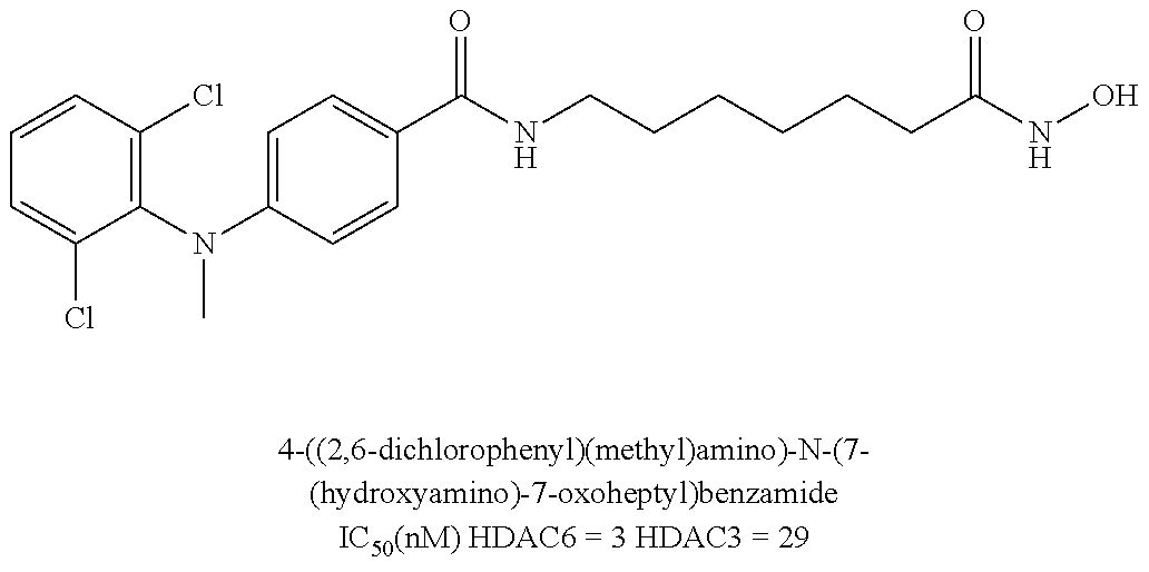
C1=CC(Cl)=C(N(C2=CC=C(C(NCCCCCCC(NO)=O)=O)C=C2)C)C(Cl)=C1
